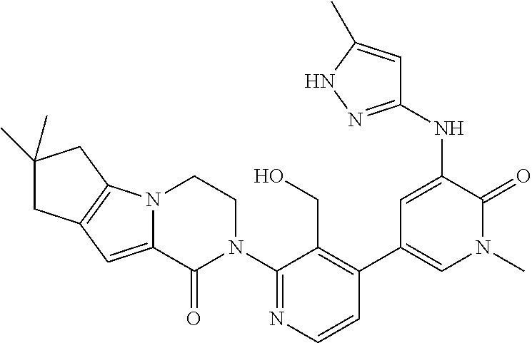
N12C(=CC3=C1CC(C)(C)C3)C(=O)N(C1=NC=CC(C3=CN(C)C(=O)C(NC4=NNC(C)=C4)=C3)=C1CO)CC2
